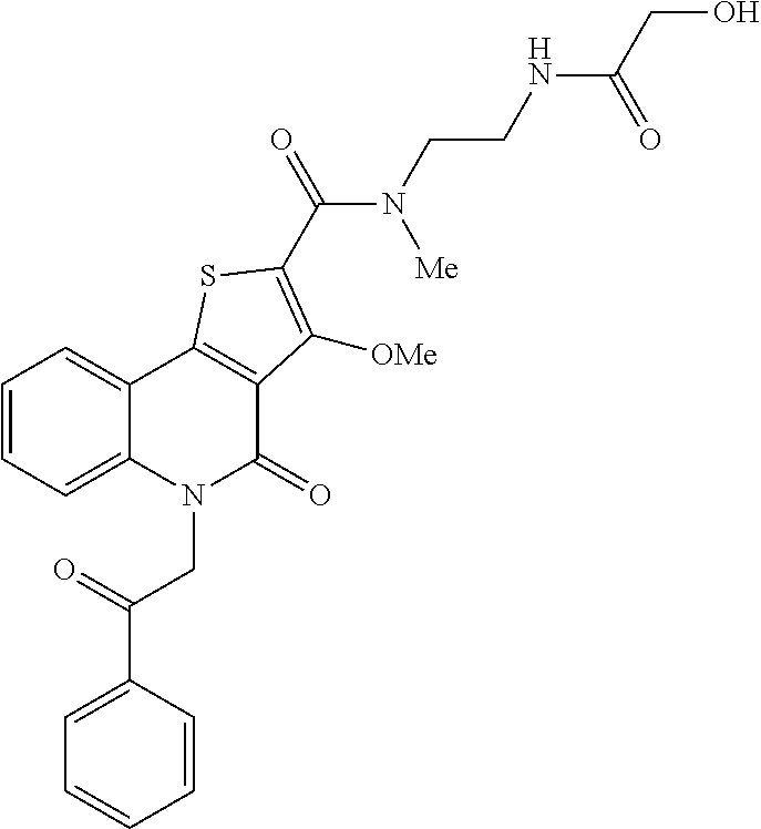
C1(C(=O)CN2C(=O)C3=C(C4=CC=CC=C24)SC(C(N(CCNC(CO)=O)[Me])=O)=C3[OMe])=CC=CC=C1
